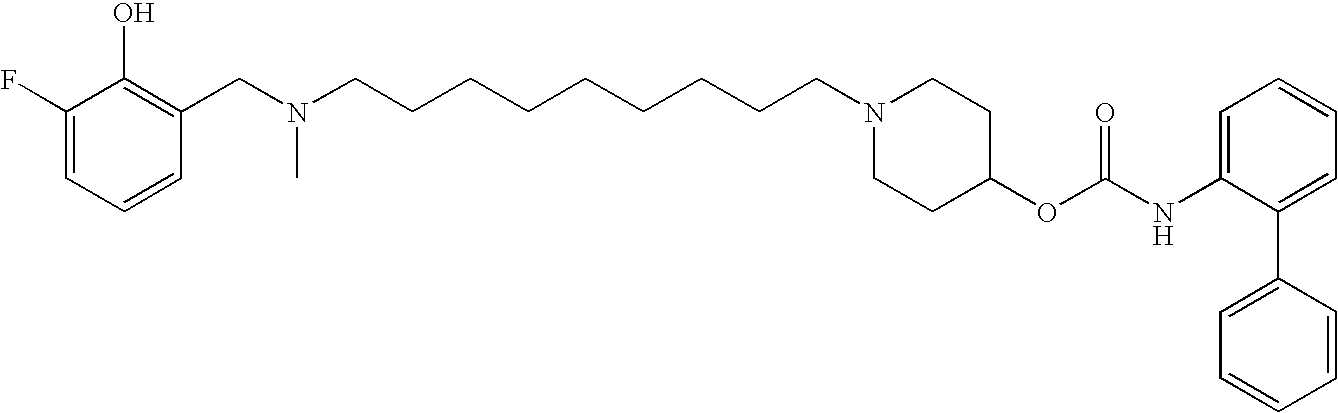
C1(CN(CCCCCCCCCN2CCC(OC(NC3=CC=CC=C3C3=CC=CC=C3)=O)CC2)C)=C(O)C(F)=CC=C1
